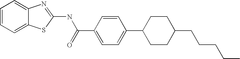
C1=CC=C2C(=C1)N=C(NC(C1=CC=C(C3CCC(CCCCC)CC3)C=C1)=O)S2
